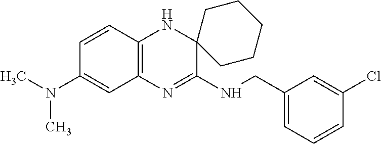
C1=CC2=C(C=C1N(C)C)N=C(NCC1=CC=CC(Cl)=C1)C1(N2)CCCCC1
